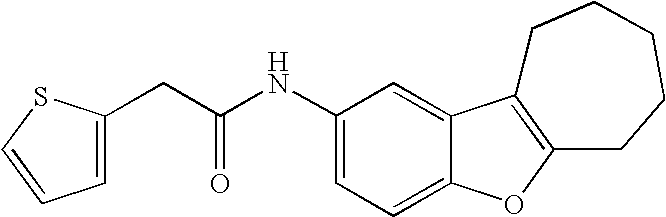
C(C(NC1=CC=C2C(=C1)C1=C(O2)CCCCC1)=O)C1=CC=CS1
